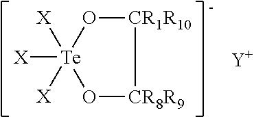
[X][Te]1([X])([X])O[CR1R10][CR8R9]O1.[Y]
